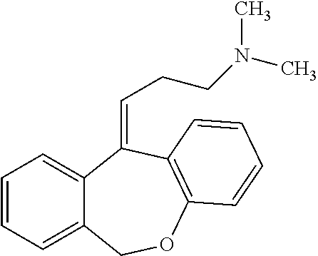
C12=CC=CC=C1COC1=C(C2=CCCN(C)C)C=CC=C1
